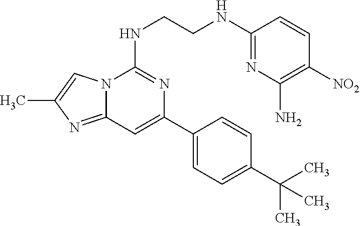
N12C(=NC(C)=C1)C=C(C1=CC=C(C(C)(C)C)C=C1)N=C2NCCNC1=NC(N)=C([NO2])C=C1
